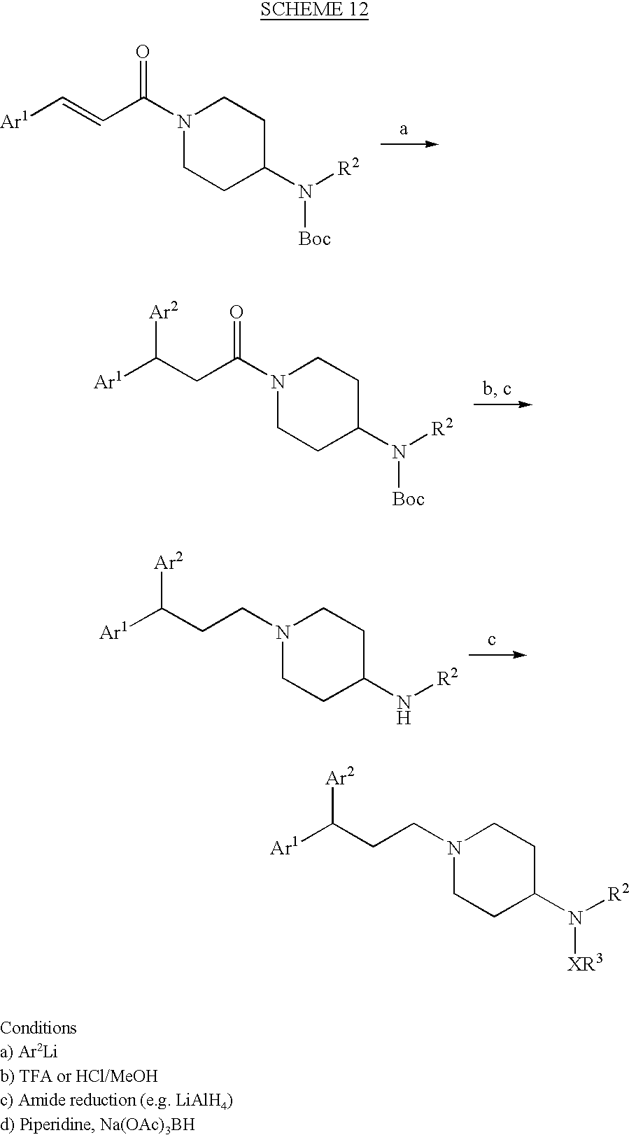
[Ar1]C=CC(N1CCC(N([R2])[Boc])CC1)=O.[Ar1]C(CC(N1CCC(N([R2])[Boc])CC1)=O)[Ar2].[Ar1]C(CCN1CCC(N[R2])CC1)[Ar2].[Ar1]C(CCN1CCC(N([R2])[XR3])CC1)[Ar2]
